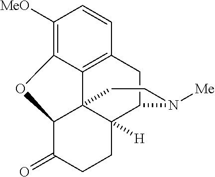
C1([MeO])=C2C3=C(C=C1)CC1C4([H])C3(C(C(=O)CC4)O2)CCN1[Me]
